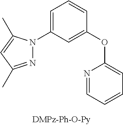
C1=C(N2N=C(C)C=C2C)C=C(OC2=CC=CC=N2)C=C1
